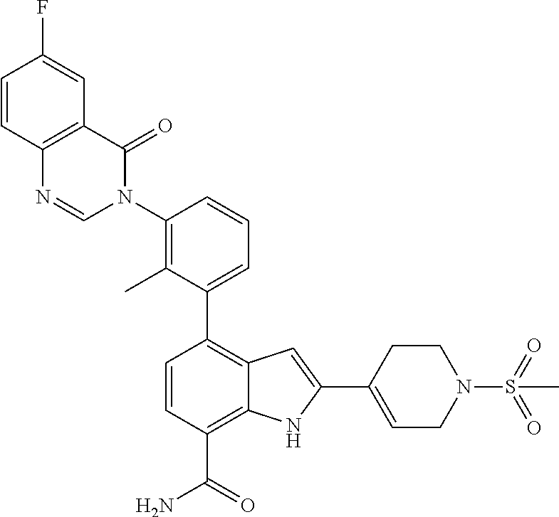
C1=CC(C(N)=O)=C2C(=C1C1=CC=CC(N3C(=O)C4=C(N=C3)C=CC(F)=C4)=C1C)C=C(C1=CCN(S(=O)(C)=O)CC1)N2
